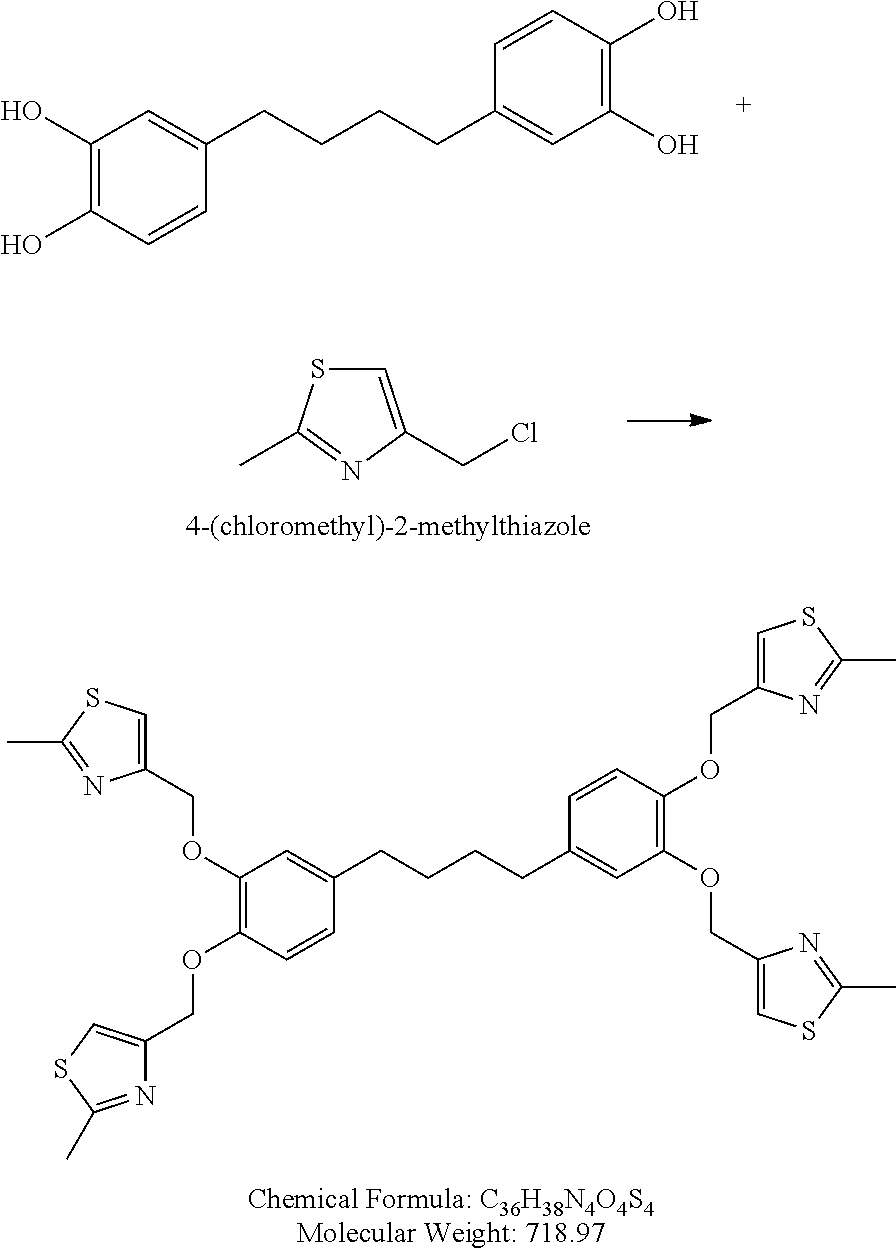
[Chemical Formula: C36H38N4O4S4Molecular Weight: 718.97].C1(OCC2=CSC(C)=N2)=C(OCC2=CSC(C)=N2)C=CC(CCCCC2=CC(OCC3=CSC(C)=N3)=C(OCC3=CSC(C)=N3)C=C2)=C1.C1=C(CCl)N=C(C)S1.C1(O)=C(O)C=CC(CCCCC2=CC(O)=C(O)C=C2)=C1
